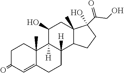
C1C(=O)C=C2C(C)(C1)C1([H])C([H])(CC2)C2C(C)(CC1O)C(C(CO)=O)(O)CC2
